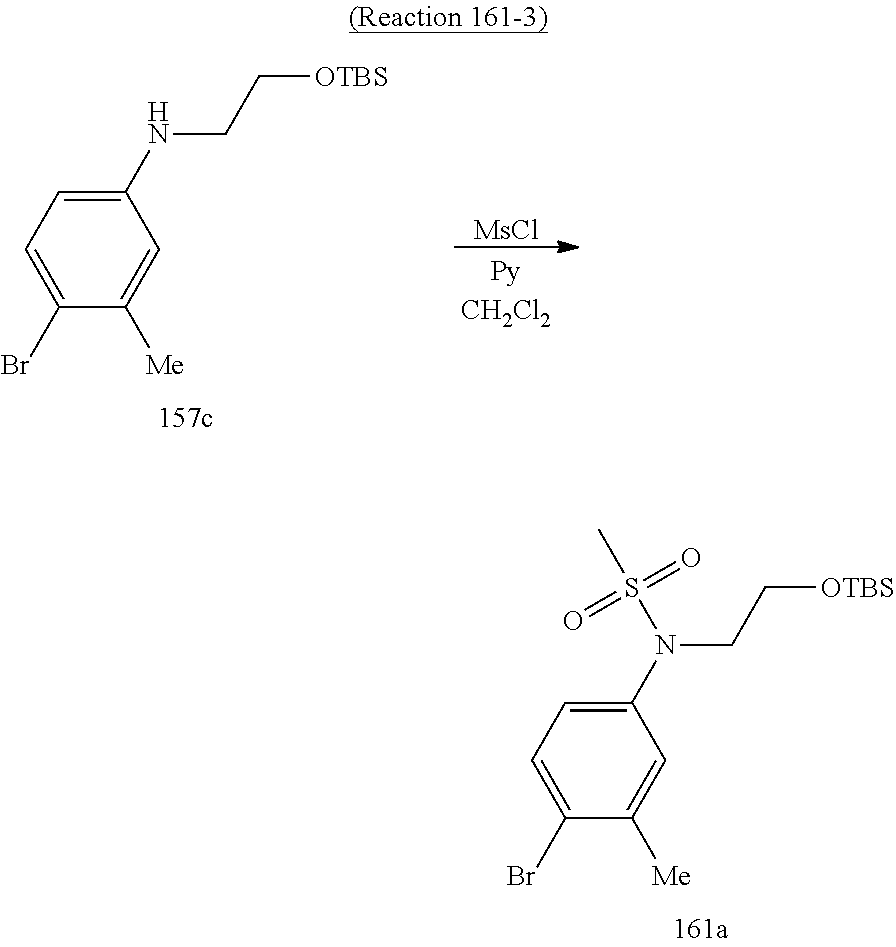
[MsCl].C1(NCC[OTBS])=CC=C(Br)C([Me])=C1.C1(N(CC[OTBS])S(C)(=O)=O)=CC=C(Br)C([Me])=C1
